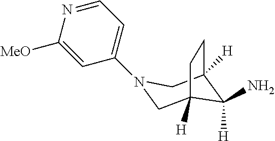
N1(C2=CC=NC([MeO])=C2)CC2([H])C([H])(N)C([H])(C1)CC2
